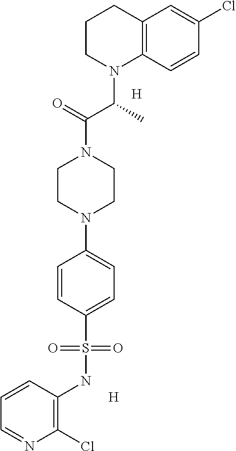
C12=C(C=CC(Cl)=C1)N(C(C)C(=O)N1CCN(C3=CC=C(S(NC4=C(Cl)N=CC=C4)(=O)=O)C=C3)CC1)CCC2.[H].[H]
